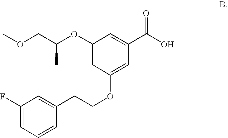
C1(OC(COC)C)=CC(OCCC2=CC(F)=CC=C2)=CC(C(O)=O)=C1
